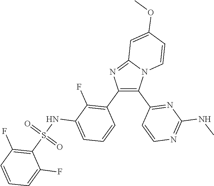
C12=NC(C3=C(F)C(NS(C4=C(F)C=CC=C4F)(=O)=O)=CC=C3)=C(C3=NC(NC)=NC=C3)N1C=CC(OC)=C2
